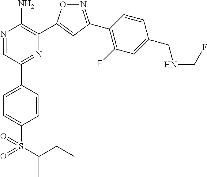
N1=C(C2=C(F)C=C(CNCF)C=C2)C=C(C2=C(N)N=CC(C3=CC=C(S(=O)(=O)C(CC)C)C=C3)=N2)O1
